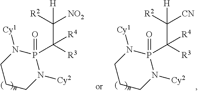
C1CCN([Cy2])P(C([R3])(C([NO2])([R2])[H])[R4])(=O)N1[Cy1].C1CCN([Cy2])P(C([R3])(C([CN])([R2])[H])[R4])(=O)N1[Cy1]
